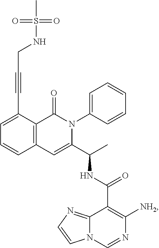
C1=C(C#CCNS(C)(=O)=O)C2=C(C=C1)C=C(C(C)NC(=O)C1=C([NH2])N=CN3C1=NC=C3)N(C1=CC=CC=C1)C2=O
